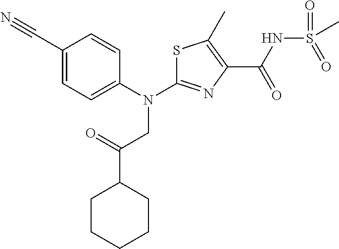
S1C(N(C2=CC=C(C#N)C=C2)CC(C2CCCCC2)=O)=NC(C(NS(=O)(=O)C)=O)=C1C
